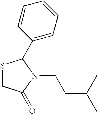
S1CC(=O)N(CCC(C)C)C1C1=CC=CC=C1
